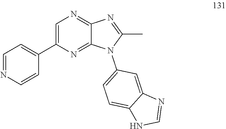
C1=NC=CC(C2=CN=C3C(=N2)N(C2=CC=C4C(=C2)N=CN4)C(C)=N3)=C1
